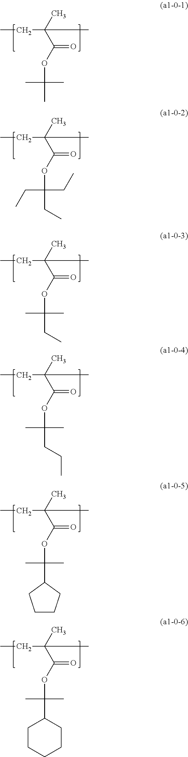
CCC(C)(C)C(OC(C)(C)C)=O.CCC(C)(C)C(OC(CC)(CC)CC)=O.CCC(C)(C)C(OC(CC)(C)C)=O.CCC(C)(C)C(OC(CCC)(C)C)=O.CCC(C)(C)C(OC(C1CCCC1)(C)C)=O.CCC(C)(C)C(OC(C1CCCCC1)(C)C)=O
